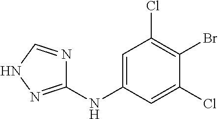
C1(NC2=CC(Cl)=C(Br)C(Cl)=C2)=NNC=N1
